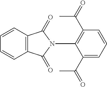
C12=C(C=CC=C1)C(=O)N(C1=C(C(=O)C)C=CC=C1C(=O)C)C2=O
